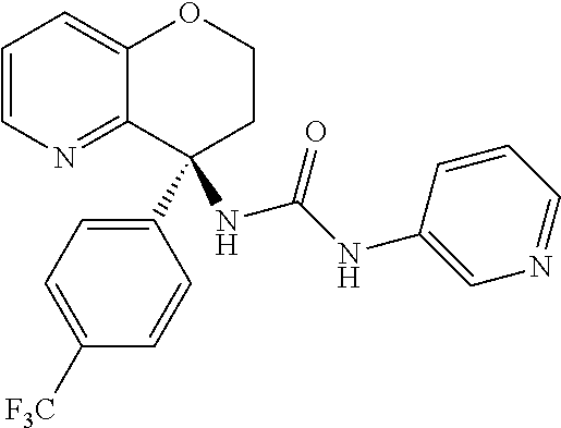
C1=CN=C2C(=C1)OCCC2(C1=CC=C([F3C])C=C1)NC(=O)NC1=CN=CC=C1
